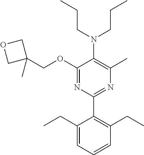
C1(OCC2(C)COC2)=NC(C2=C(CC)C=CC=C2CC)=NC(C)=C1N(CCC)CCC
